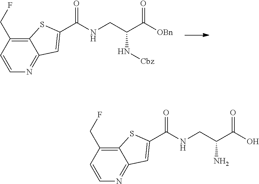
C1=CN=C2C(=C1CF)SC(C(NCC(C([OBn])=O)N[Cbz])=O)=C2.C1=CN=C2C(=C1CF)SC(C(NCC(C(O)=O)N)=O)=C2
